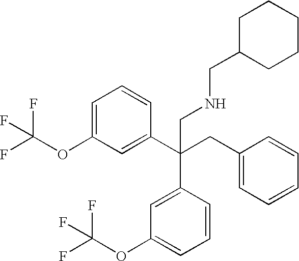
C1=C(OC(F)(F)F)C=C(C(CC2=CC=CC=C2)(CNCC2CCCCC2)C2=CC(OC(F)(F)F)=CC=C2)C=C1
